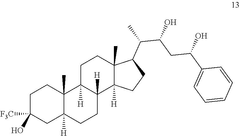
C1C([F3C])(O)CC2([H])C(C)(C1)C1([H])C([H])(CC2)C2([H])C(C)(CC1)C(C(C(CC(C1=CC=CC=C1)O)O)C)CC2
